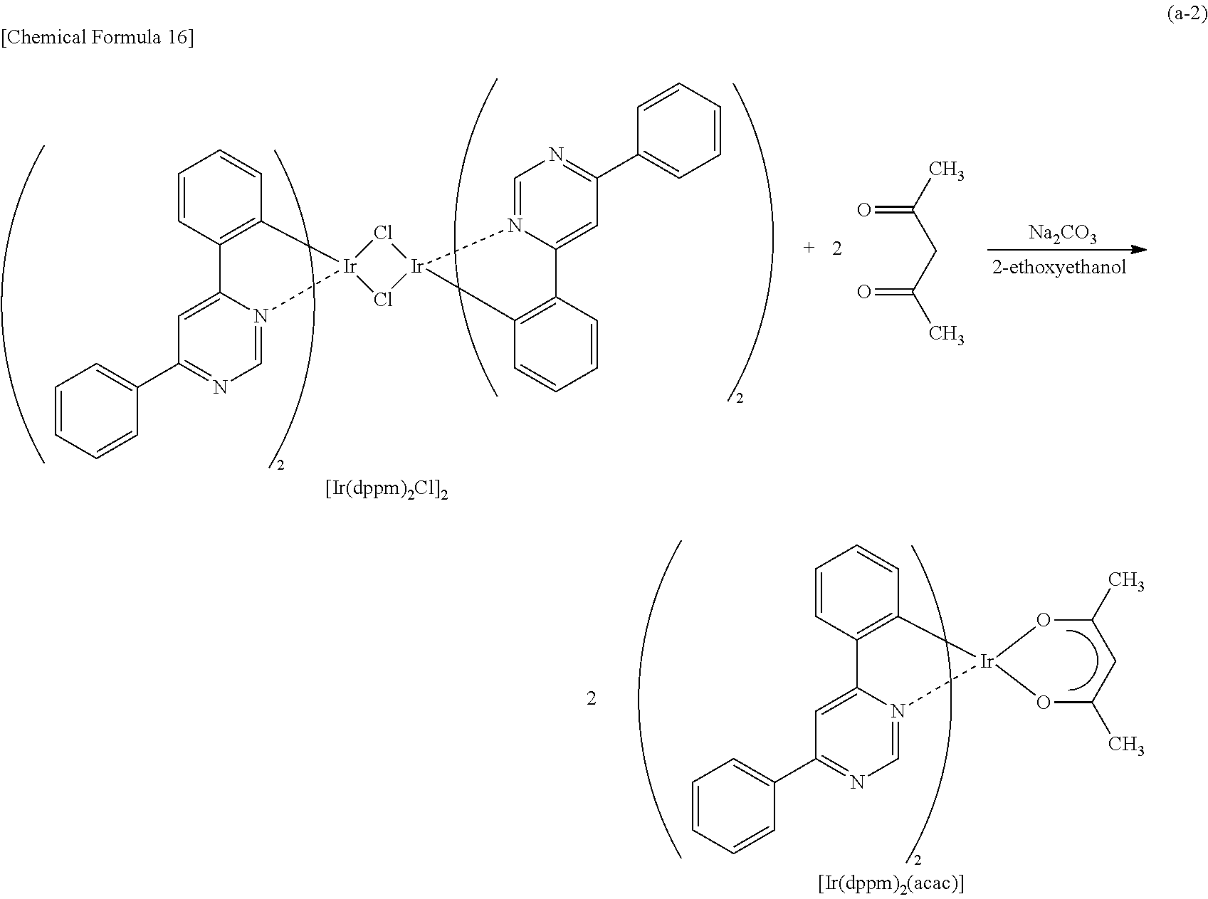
Cl1[Ir]2(Cl[Ir]13N1=CN=C(C4=CC=CC=C4)C=C1C1=C3C=CC=C1)C1=C(C=CC=C1)C1=CC(C3=CC=CC=C3)=NC=N21.C(=O)(CC(=O)C)C.[Na2CO3].[Ir]12(C3=C(C=CC=C3)C3=CC(C4=CC=CC=C4)=NC=N13)OC(C)CC(C)O2
